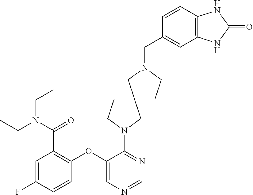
C1=C(F)C=CC(OC2=CN=CN=C2N2CC3(CC2)CCN(CC2=CC4=C(C=C2)NC(=O)N4)C3)=C1C(=O)N(CC)CC
